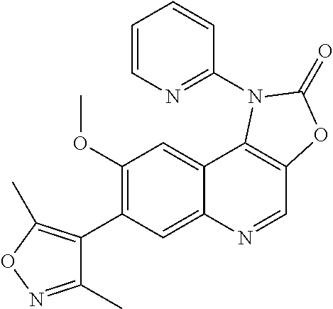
C1(C2=C(OC)C=C3C(=C2)N=CC2=C3N(C3=NC=CC=C3)C(=O)O2)=C(C)ON=C1C
